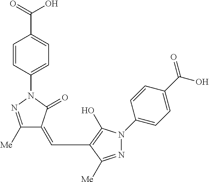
C1=CC(N2N=C([Me])C(=CC3=C(O)N(C4=CC=C(C(O)=O)C=C4)N=C3[Me])C2=O)=CC=C1C(=O)O
